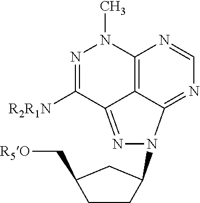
C12=C3C(=NC=N1)N(C1CCC(C[R5O])C1)N=C3C([R2R1N])=NN2C
